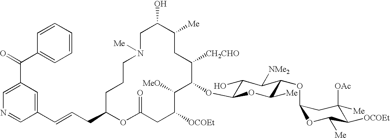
C1C(O)C([Me])CC([CH2CHO])C(OC2C(O)C([NMe2])C(OC3OC([Me])C([OCOEt])C([OAc])([Me])C3)C([Me])O2)C([MeO])C([OCOEt])CC(=O)OC(CC=CC2=CC(C(C3=CC=CC=C3)=O)=CN=C2)CCCN1[Me]
